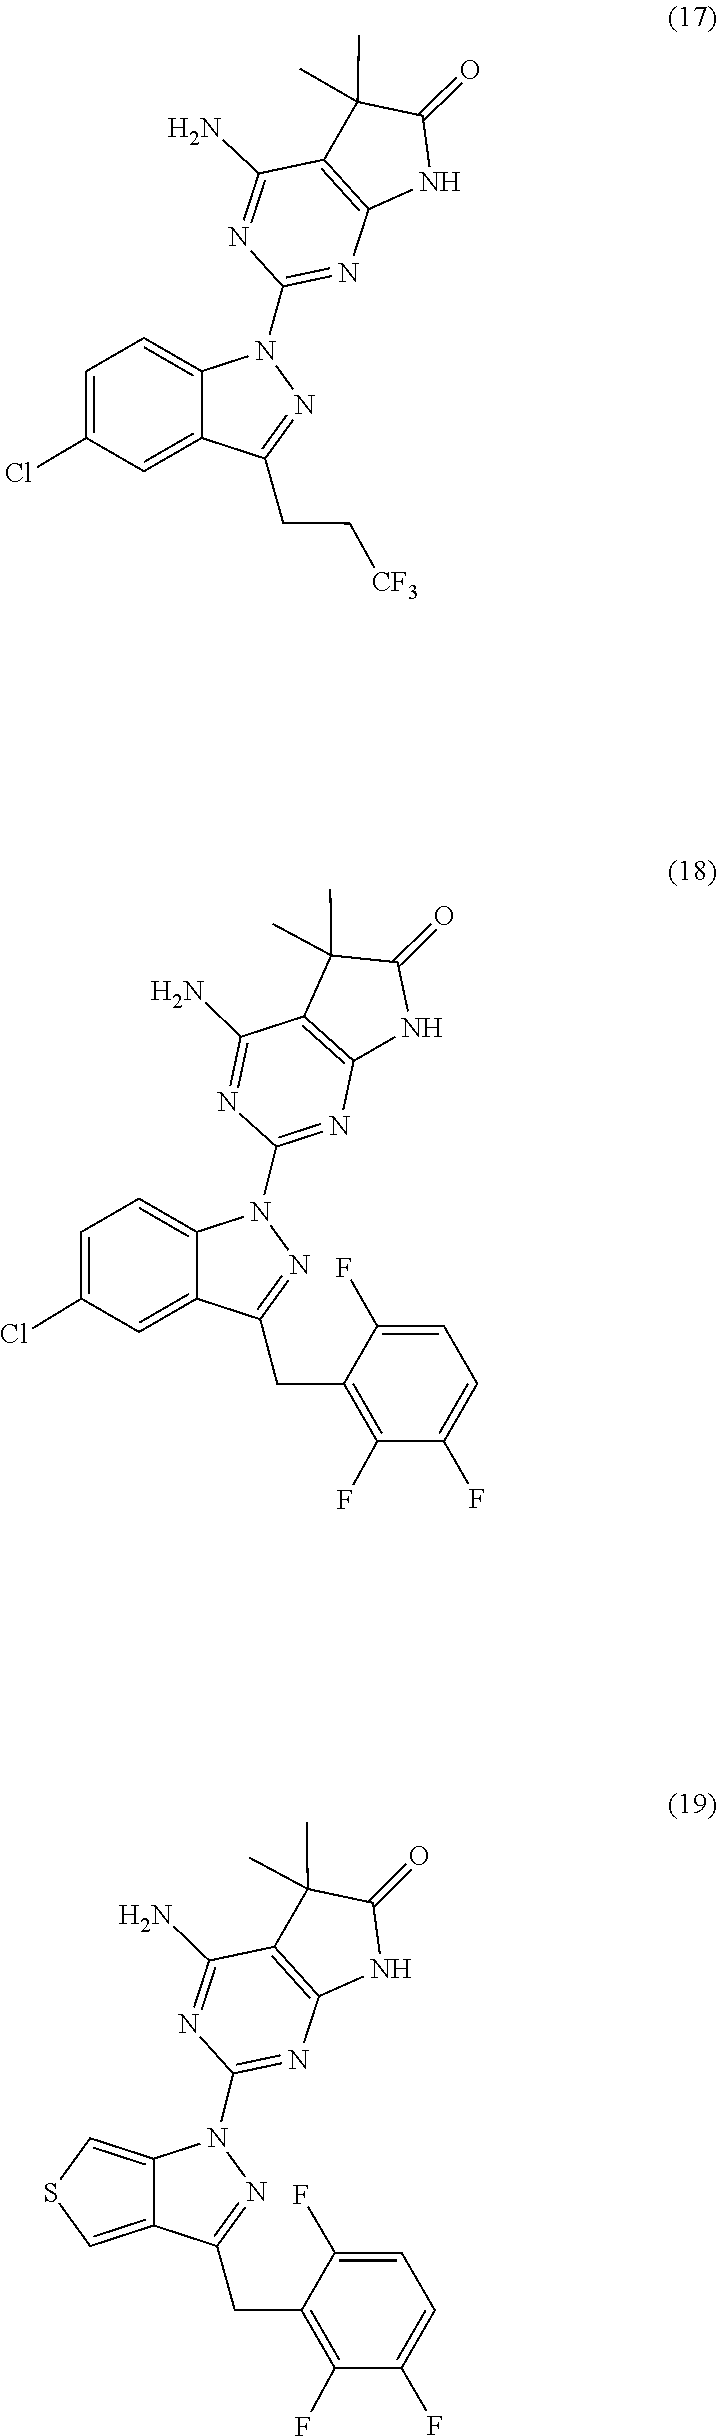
N1(C2=NC3=C(C(N)=N2)C(C)(C)C(=O)N3)C2=CC=C(Cl)C=C2C(CC[CF3])=N1.N1(C2=NC3=C(C(N)=N2)C(C)(C)C(=O)N3)N=C(CC2=C(F)C(F)=CC=C2F)C2=CC(Cl)=CC=C12.N1(C2=NC3=C(C(N)=N2)C(C)(C)C(=O)N3)C2=CSC=C2C(CC2=C(F)C(F)=CC=C2F)=N1
